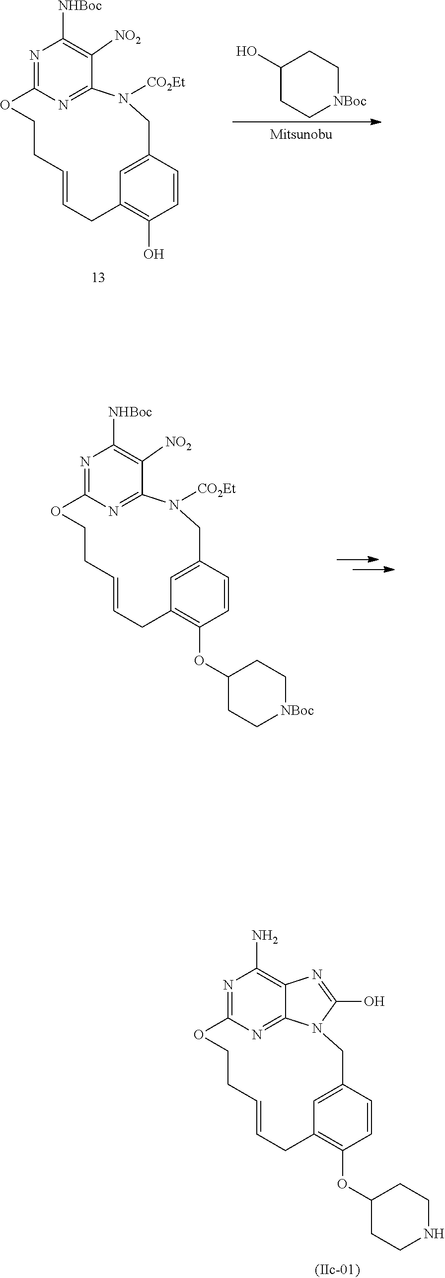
N1=C2N=C(C([NO2])=C1[NHBoc])N([CO2Et])CC1=CC(=C(OC3CC[NBoc]CC3)C=C1)CC=CCCO2.N1=C2N=C3C(=C1N)N=C(O)N3CC1=CC(=C(OC3CCNCC3)C=C1)CC=CCCO2.N1=C2N=C(C([NO2])=C1[NHBoc])N([CO2Et])CC1=CC(=C(O)C=C1)CC=CCCO2.C1(O)CC[NBoc]CC1
